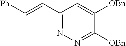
C(=CC1=NN=C([OBn])C([OBn])=C1)[Ph]
